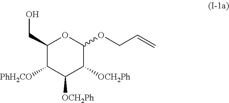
C1(CO)C([PhH2CO])C([OCH2Ph])C([OCH2Ph])C(OCC=C)O1
